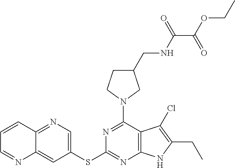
N1=C(N2CC(CNC(C(OCC)=O)=O)CC2)C2=C(N=C1SC1=CN=C3C(=C1)N=CC=C3)NC(CC)=C2Cl
